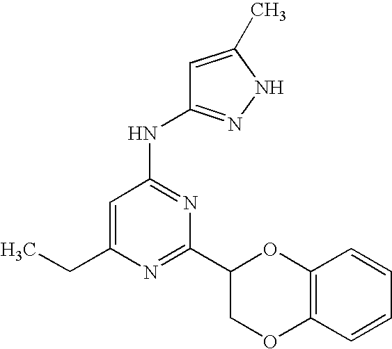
N1=C(C2COC3=C(O2)C=CC=C3)N=C(NC2=NNC(C)=C2)C=C1CC
